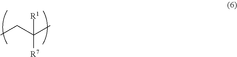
C(C)(CC)([R1])[R7]
